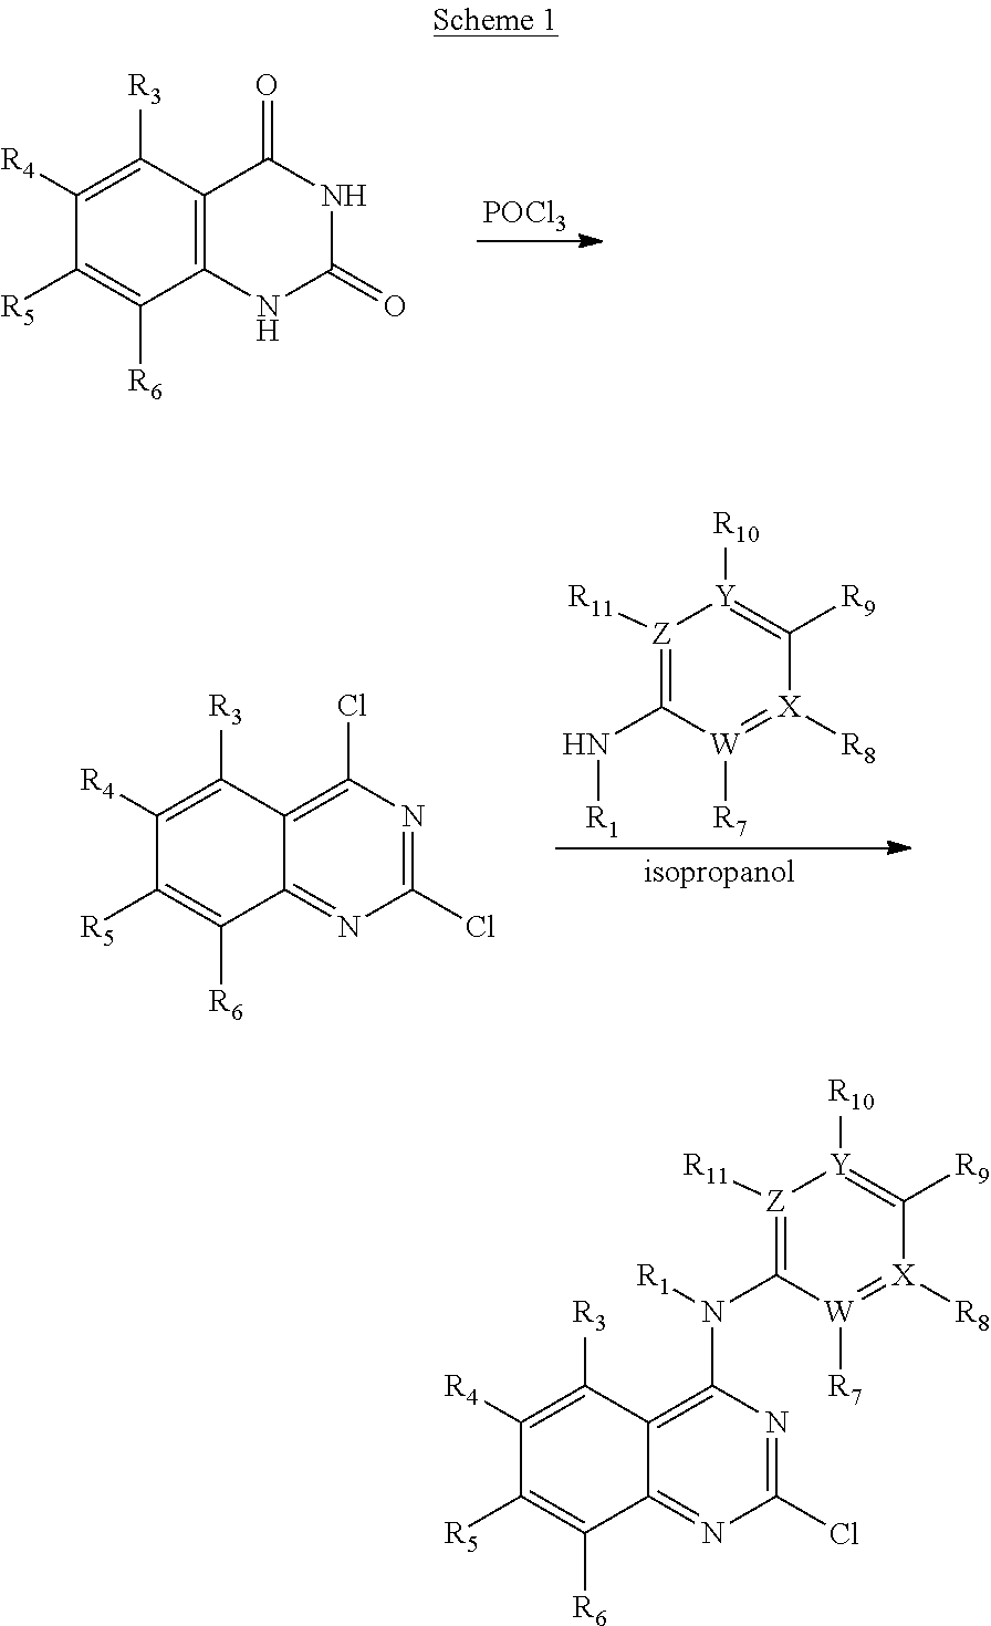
C12=C(C([R3])=C([R4])C([R5])=C1[R6])C(=O)NC(=O)N2.[POCl3].C12=NC(Cl)=NC(Cl)=C1C([R3])=C([R4])C([R5])=C2[R6].[isopropanol].[Z]1([R11])=C(N[R1])[W]([R7])=[X]([R8])C([R9])=[Y]1[R10].C12=NC(Cl)=NC(N(C3=[Z]([R11])[Y]([R10])=C([R9])[X]([R8])=[W]3[R7])[R1])=C1C([R3])=C([R4])C([R5])=C2[R6]
